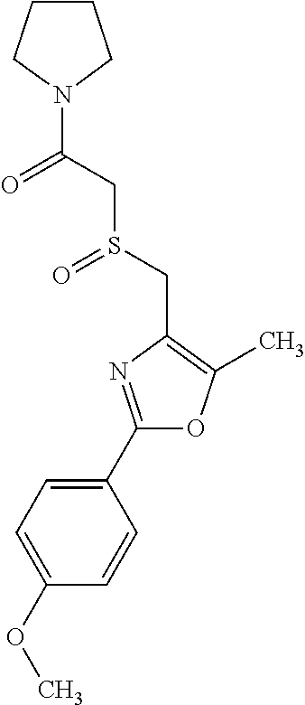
C1(C2=NC(CS(=O)CC(=O)N3CCCC3)=C(C)O2)=CC=C(OC)C=C1
